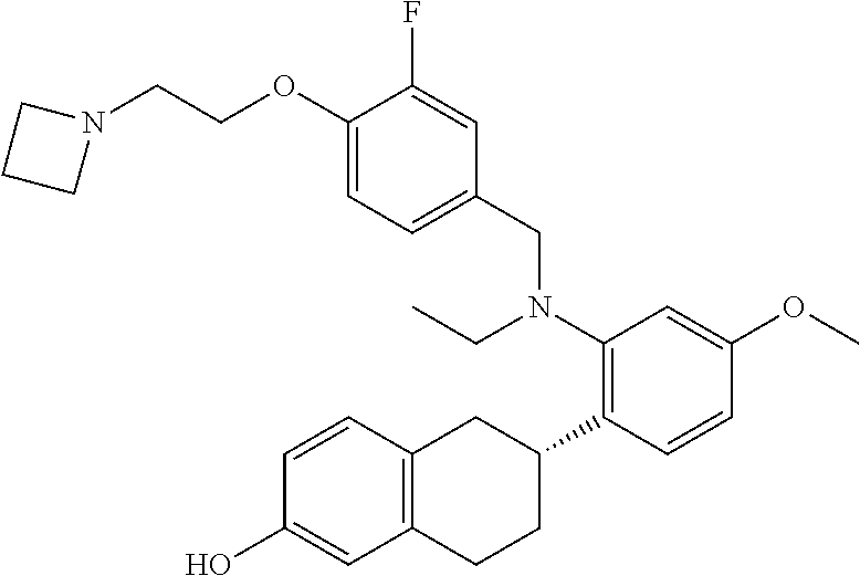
C1(OCCN2CCC2)=CC=C(CN(C2=C(C3CC4=C(CC3)C=C(O)C=C4)C=CC(OC)=C2)CC)C=C1F
